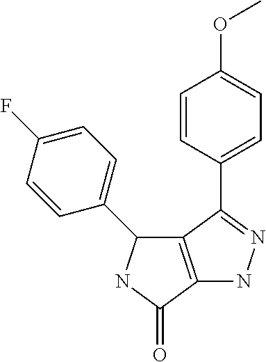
C1=CC(C2=NNC3=C2C(C2=CC=C(F)C=C2)NC3=O)=CC=C1OC
